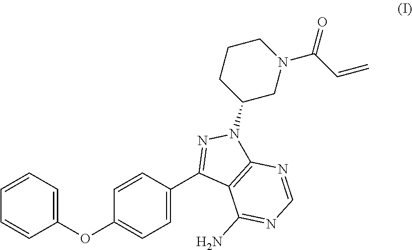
C1(OC2=CC=C(C3=NN(C4CN(C(=O)C=C)CCC4)C4=C3C(N)=NC=N4)C=C2)=CC=CC=C1
